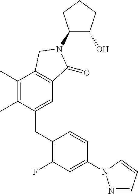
C1(N2C(=O)C3=C(C(C)=C(C)C(CC4=C(F)C=C(N5N=CC=C5)C=C4)=C3)C2)C(O)CCC1
